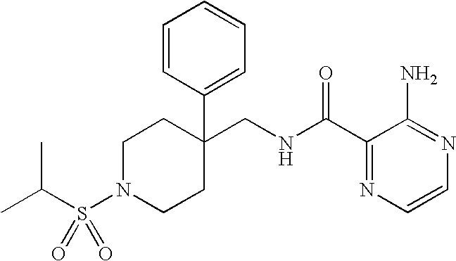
C1(CNC(C2=NC=CN=C2N)=O)(C2=CC=CC=C2)CCN(S(C(C)C)(=O)=O)CC1
